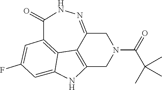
C12=C3C(=NNC(=O)C4=C3C(=CC(F)=C4)N1)CN(C(C(C)(C)C)=O)C2
